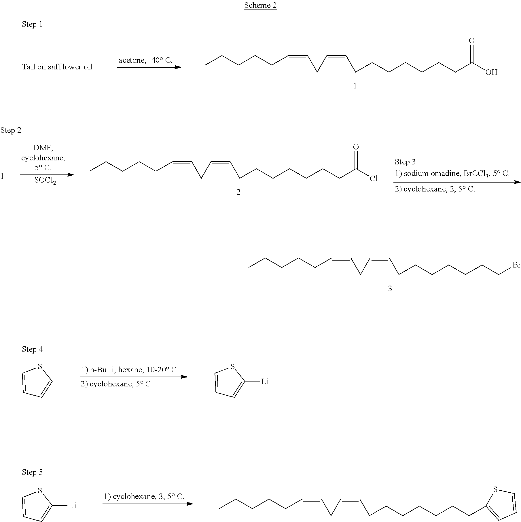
C(CCCC=CCC=CCCCCCCCBr)C.CCCCCC=CCC=CCCCCCCCC(O)=O.C1=CSC=C1.C1=CSC([Li])=C1.C(CCCC=CCC=CCCCCCCCC1=CC=CS1)C.C1=CSC([Li])=C1.[SOCl2].C(CCCC=CCC=CCCCCCCCC(Cl)=O)C
